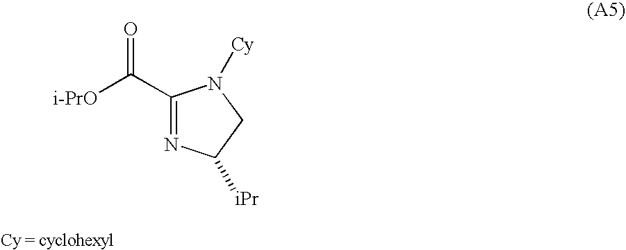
C1(C([i-PrO])=O)=NC([iPr])CN1[Cy]
